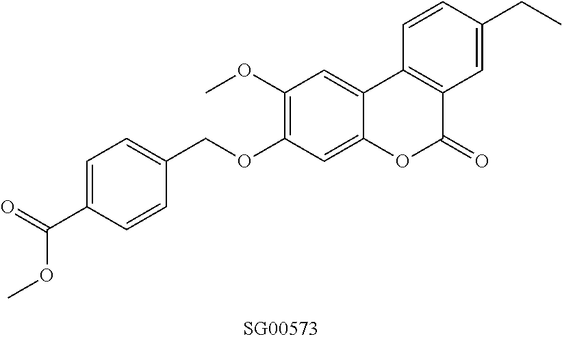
O(C1=C(OC)C=C2C(=C1)OC(=O)C1=C2C=CC(CC)=C1)CC1=CC=C(C(=O)OC)C=C1
